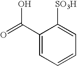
C1(C(=O)O)=CC=CC=C1[SO3H]
